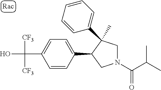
C(C1=CC=C(C2CN(C(=O)C(C)C)CC2(C)C2=CC=CC=C2)C=C1)(O)([CF3])[CF3]
